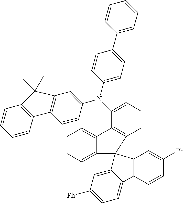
C1=CC2=C(C=C1)C1=C(C=C(N(C3=CC=CC4=C3C3=CC=CC=C3C43C4=CC([Ph])=CC=C4C4=C3C=C([Ph])C=C4)C3=CC=C(C4=CC=CC=C4)C=C3)C=C1)C2(C)C
